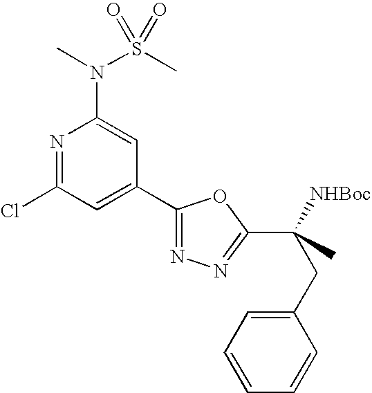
N1=C(Cl)C=C(C2=NN=C(C(CC3=CC=CC=C3)([NHBoc])C)O2)C=C1N(C)S(C)(=O)=O
